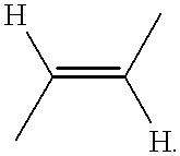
[H]C(=C(C)[H])C
